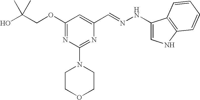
C(COC1=NC(N2CCOCC2)=NC(C=NNC2=CNC3=C2C=CC=C3)=C1)(O)(C)C
